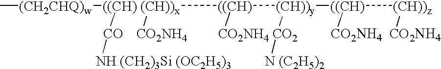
C[(CH2CHQ)w][((CH) (CH))x]([((CH)]([(CH))y]([((CH)]([(CH))z][CO2NH4])[CO2NH4])[CO2][N (C2H5)2])[CO2NH4])([CO][NH (CH2)3Si (OC2H5)3])[CO2NH4]
